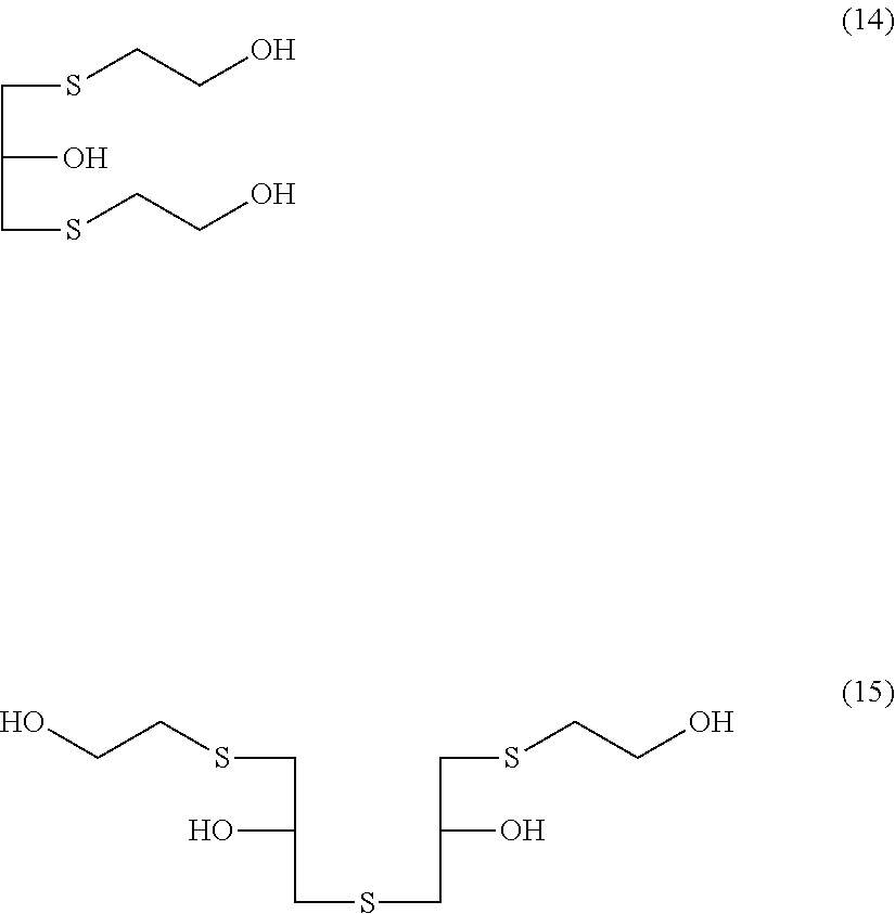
C(C(O)CSCCO)SCCO.C(C(O)CSCC(CSCCO)O)SCCO
